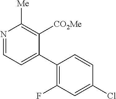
N1=CC=C(C2=C(F)C=C(Cl)C=C2)C([CO2Me])=C1[Me]
